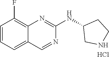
N(C1=NC2=C(F)C=CC=C2C=N1)C1CNCC1.Cl
